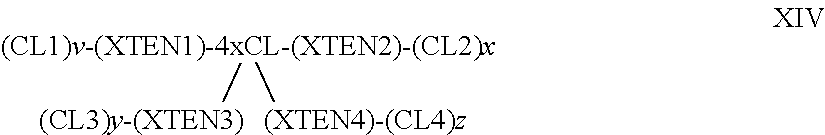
[(CL1)v-(XTEN1)-4xCL-(XTEN2)-(CL2)x]([(CL3)y-(XTEN3)])[(XTEN4)-(CL4)z]
